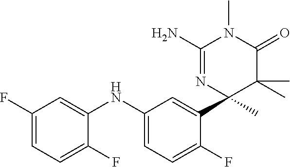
C1(NC2=CC=C(F)C(C3(C)C(C)(C)C(=O)N(C)C(N)=N3)=C2)=CC(F)=CC=C1F
